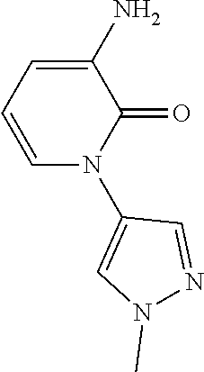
C1=C(N)C(=O)N(C2=CN(C)N=C2)C=C1
